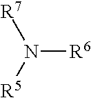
N([R6])([R5])[R7]
